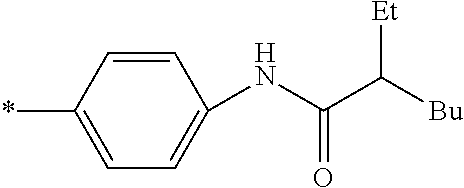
C1(*)=CC=C(NC(C([Bu])[Et])=O)C=C1
